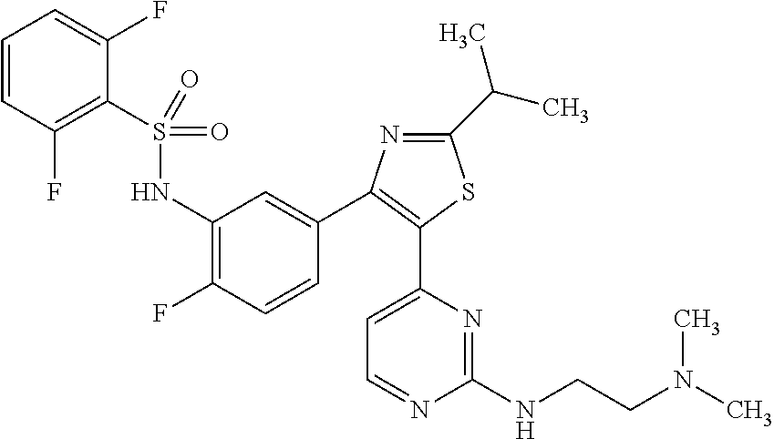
N(S(=O)(=O)C1=C(F)C=CC=C1F)C1=C(F)C=CC(C2=C(C3=CC=NC(NCCN(C)C)=N3)SC(C(C)C)=N2)=C1
